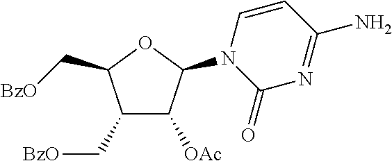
C1(C[BzO])C([OAc])C(N2C(=O)N=C(N)C=C2)OC1C[BzO]
